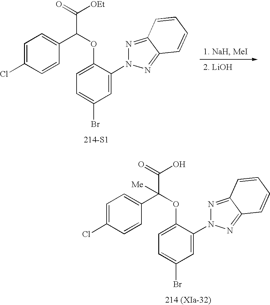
C1=C(Cl)C=CC(C(OC2=CC=C(Br)C=C2N2N=C3C(=N2)C=CC=C3)C([OEt])=O)=C1.[214-S1].C1=C(Cl)C=CC(C(OC2=CC=C(Br)C=C2N2N=C3C(=N2)C=CC=C3)(C(O)=O)[Me])=C1.[214 (XIa-32)]
